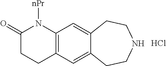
C12=C(C=C3C(=C1)CCNCC3)CCC(=O)N2[nPr].Cl
